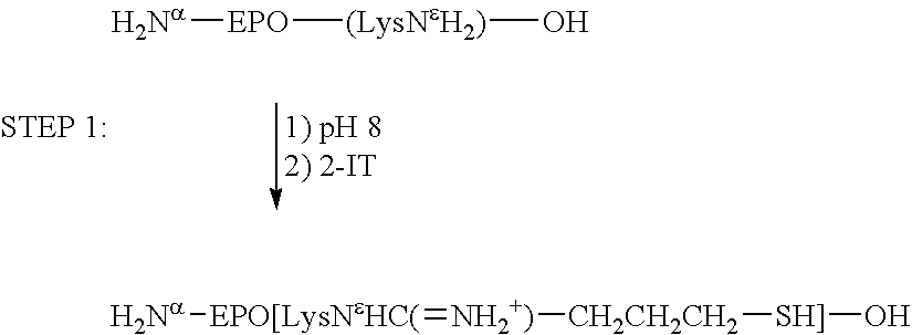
[Na][EPO][(LysNeH2)]O.[Na][EPO[LysNeHC(]=[NH2+)][CH2CH2CH2][SH]]O
